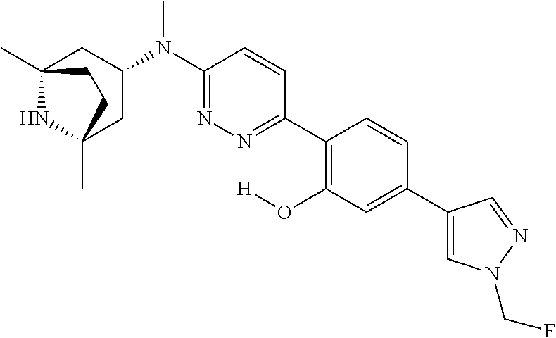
C12(C)NC(C)(CC(N(C3=NN=C(C4=C(O[H])C=C(C5=CN(CF)N=C5)C=C4)C=C3)C)C1)CC2
